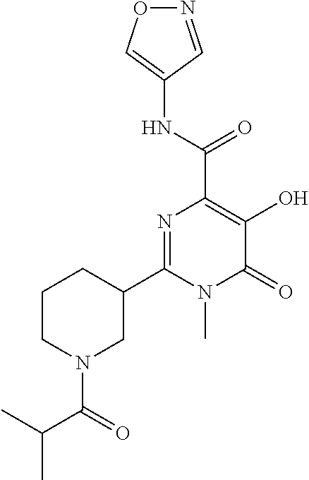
N1=CC(NC(C2=C(O)C(=O)N(C)C(C3CCCN(C(C(C)C)=O)C3)=N2)=O)=CO1
